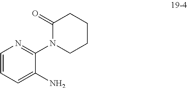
C1(=O)N(C2=NC=CC=C2N)CCCC1
